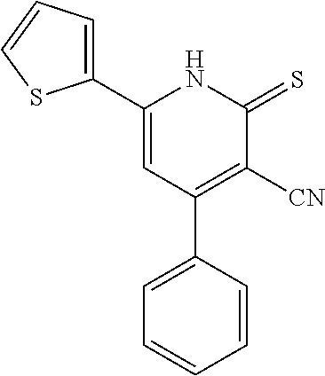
C1([CN])=C(C2=CC=CC=C2)C=C(C2=CC=CS2)NC1=S
